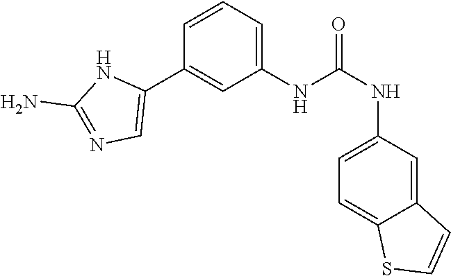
C1(NC(NC2=CC=C3C(=C2)C=CS3)=O)=CC=CC(C2=CN=C(N)N2)=C1
